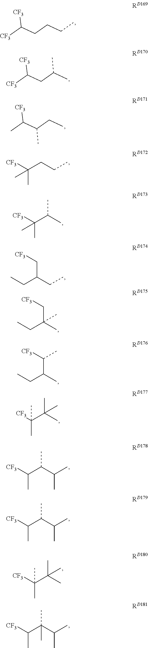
[CF3]C(CCCC)[CF3].[CF3]C(CC(C)C)[CF3].CC(C(CC)C)[CF3].C(CCC)([CF3])(C)C.C(C(C)C)([CF3])(C)C.CCC(CC)C[CF3].CCC(C)(C[CF3])C.CCC(C)C([CF3])C.C(C)([CF3])(C(C)(C)C)C.[CF3]C(C(C(C)C)C)C.[CF3]C(C(C(C)C)C)C.C(C)(C)(C(C)(C)[CF3])C.C(C)(C(C([CF3])C)(C)C)C
